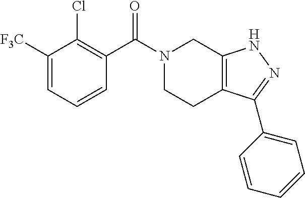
C1([F3C])=CC=CC(C(N2CCC3=C(C2)NN=C3C2=CC=CC=C2)=O)=C1Cl
